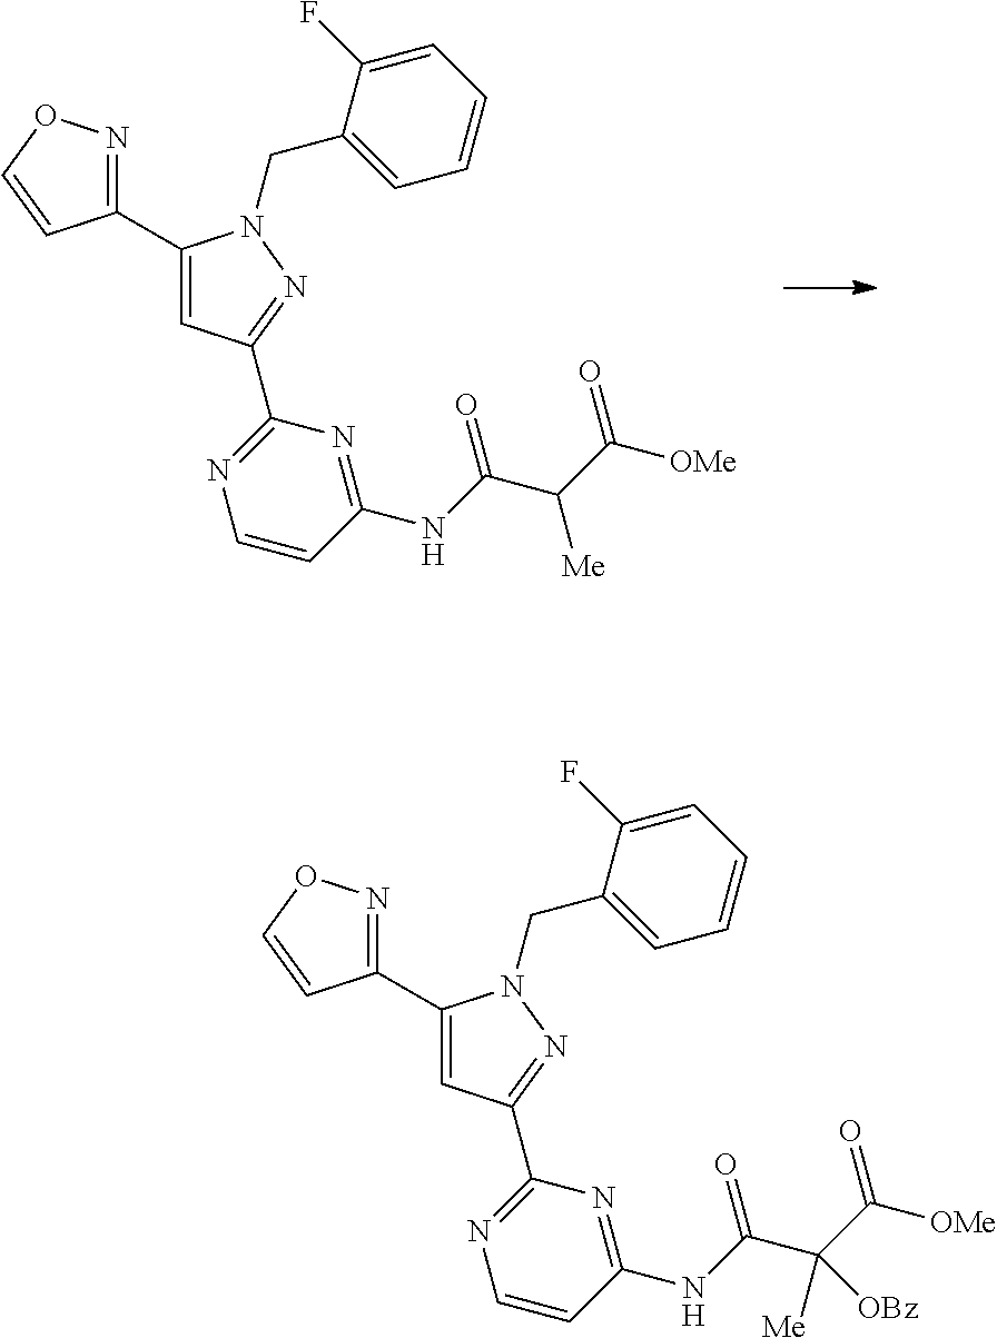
C1(C2=CC(C3=NC=CC(NC(C(C([OMe])=O)([Me])[OBz])=O)=N3)=NN2CC2=CC=CC=C2F)=NOC=C1.C1(C2=CC(C3=NC=CC(NC(C(C([OMe])=O)[Me])=O)=N3)=NN2CC2=CC=CC=C2F)=NOC=C1
